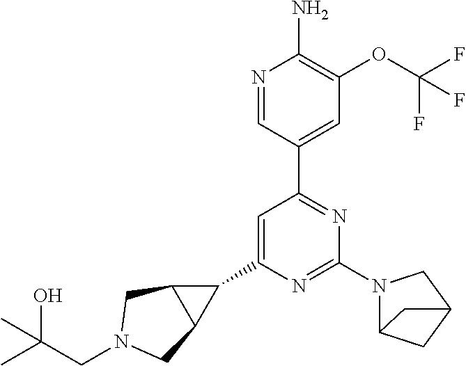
C1(C2=CC(C3=CC(OC(F)(F)F)=C(N)N=C3)=NC(N3C4CC(C3)C4)=N2)C2C1CN(CC(C)(O)C)C2
